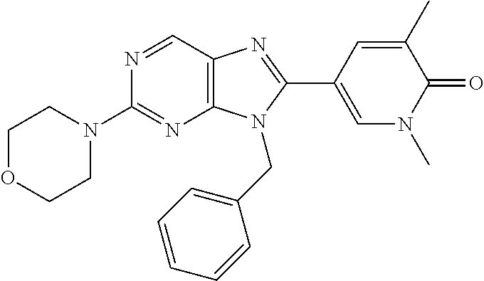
C12=C(C=NC(N3CCOCC3)=N1)N=C(C1=CN(C)C(=O)C(C)=C1)N2CC1=CC=CC=C1
